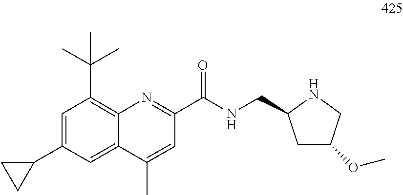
C1=C(C2CC2)C=C2C(=C1C(C)(C)C)N=C(C(NCC1CC(OC)CN1)=O)C=C2C
